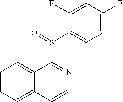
C1=CC=C2C(=C1)C(S(C1=CC=C(F)C=C1F)=O)=NC=C2
